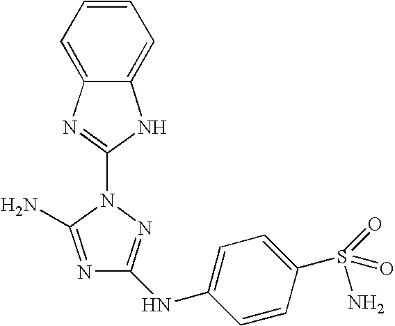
C1(NC2=CC=C(S(=O)(=O)N)C=C2)=NN(C2=NC3=CC=CC=C3N2)C(N)=N1
